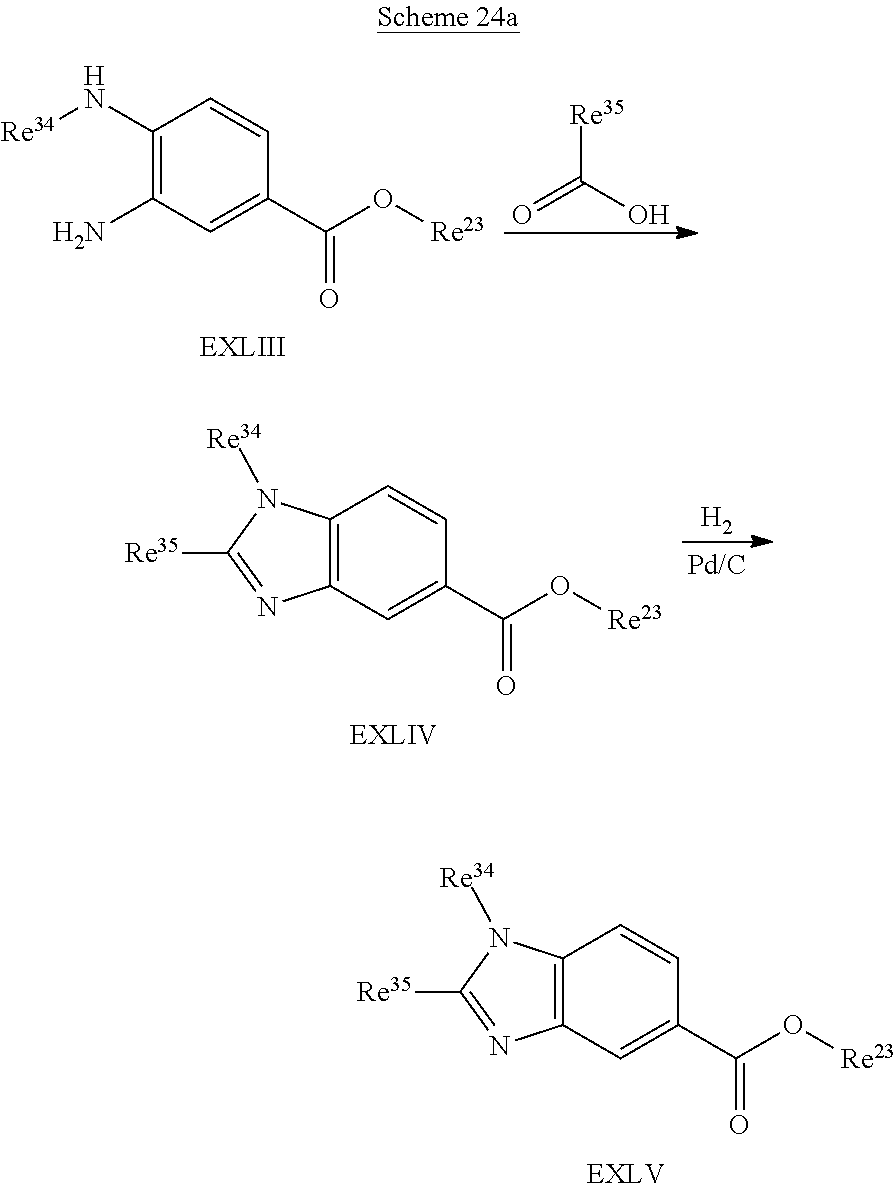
C12=C(C=C(C(O[Re23])=O)C=C1)N=C([Re35])N2[Re34].C1(N[Re34])=C(N)C=C(C(O[Re23])=O)C=C1.O=C(O)[Re35].C12=C(C=C(C(O[Re23])=O)C=C1)N=C([Re35])N2[Re34].[H2]
